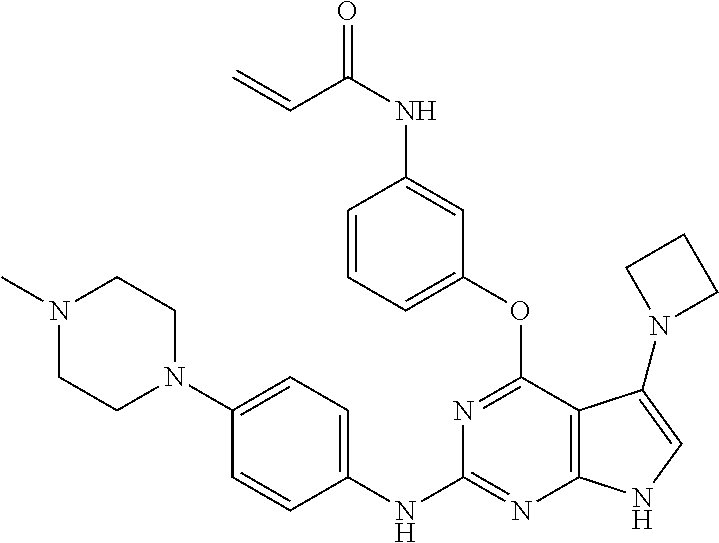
N1(C)CCN(C2=CC=C(NC3=NC4=C(C(OC5=CC=CC(NC(=O)C=C)=C5)=N3)C(N3CCC3)=CN4)C=C2)CC1
